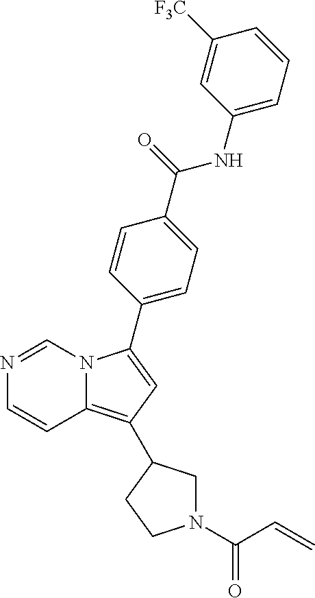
C12=C(C3CN(C(C=C)=O)CC3)C=C(C3=CC=C(C(=O)NC4=CC=CC([F3C])=C4)C=C3)N1C=NC=C2
